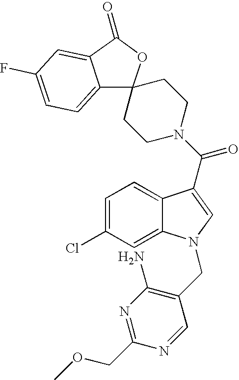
C12=CC=C(F)C=C1C(=O)OC21CCN(C(=O)C2=CN(CC3=C(N)N=C(COC)N=C3)C3=CC(Cl)=CC=C32)CC1
